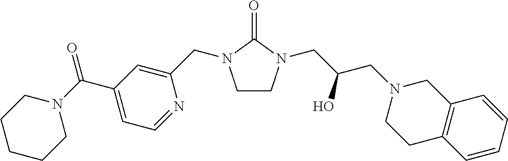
C1CN(CC(CN2CCC3=C(C2)C=CC=C3)O)C(=O)N1CC1=CC(C(N2CCCCC2)=O)=CC=N1
